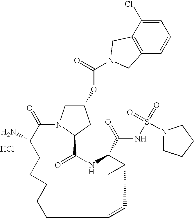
C1=C(Cl)C2=C(C=C1)CN(C(=O)OC1CN3C(C1)C(=O)NC1(C(=O)NS(=O)(=O)N4CCCC4)CC1C=CCCCCCC(N)C3=O)C2.Cl
